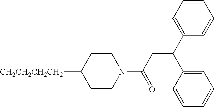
[CH2CH2CH2CH2]C1CCN(C(CC(C2=CC=CC=C2)C2=CC=CC=C2)=O)CC1
